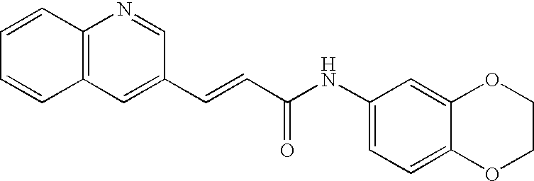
C(=CC(=O)NC1=CC=C2C(=C1)OCCO2)C1=CC2=C(N=C1)C=CC=C2
